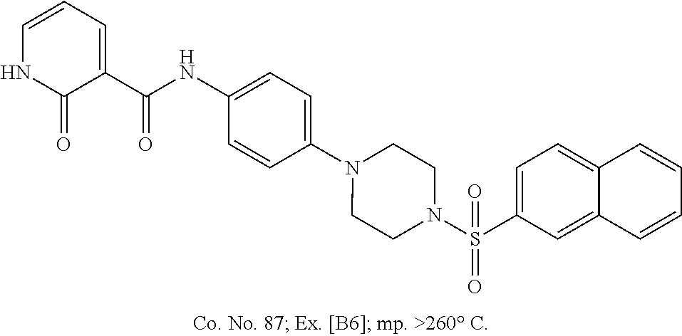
N1(C2=CC=C(NC(C3=CC=CNC3=O)=O)C=C2)CCN(S(C2=CC=C3C(=C2)C=CC=C3)(=O)=O)CC1
